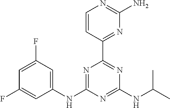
C1=C(F)C=C(NC2=NC(C3=NC(N)=NC=C3)=NC(NC(C)C)=N2)C=C1F
